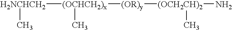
[H2NCHCH2]([(OCHCH2)x]([(OR)y][(OCH2CH)2](N)C)C)C
